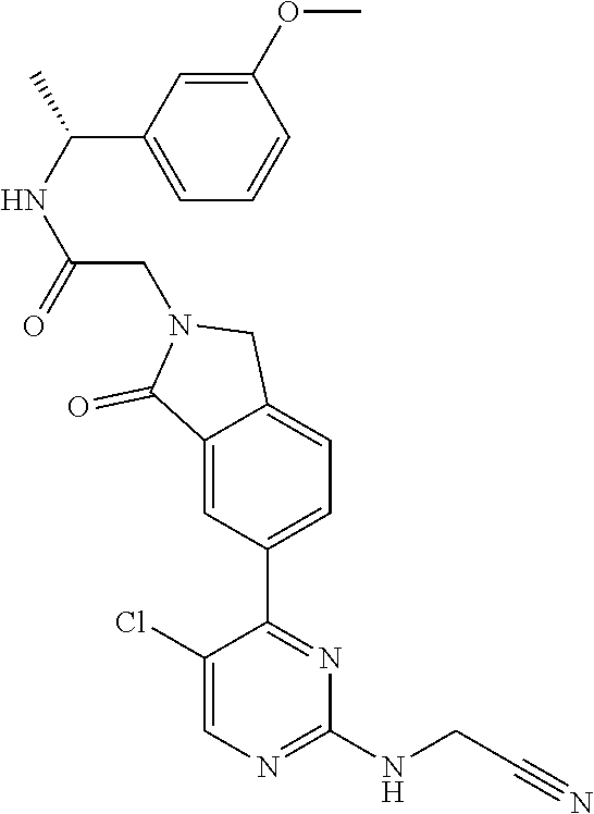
C1(Cl)=CN=C(NCC#N)N=C1C1=CC=C2C(=C1)C(=O)N(CC(NC(C1=CC=CC(OC)=C1)C)=O)C2
